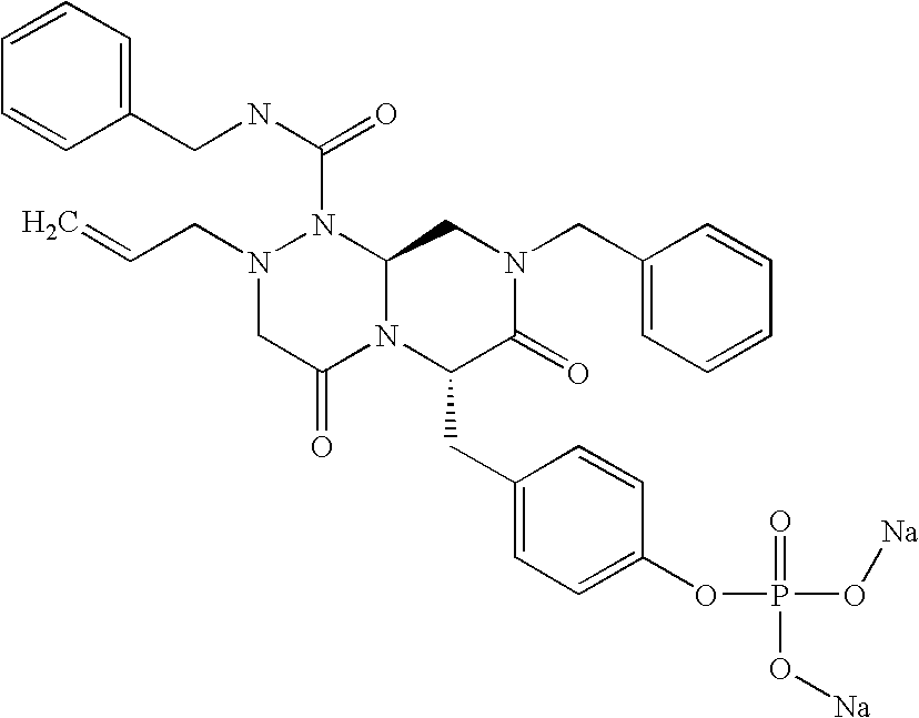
N1(C(NCC2=CC=CC=C2)=O)N(CC=C)CC(=O)N2C1CN(CC1=CC=CC=C1)C(=O)C2CC1=CC=C(OP(=O)(O[Na])O[Na])C=C1
